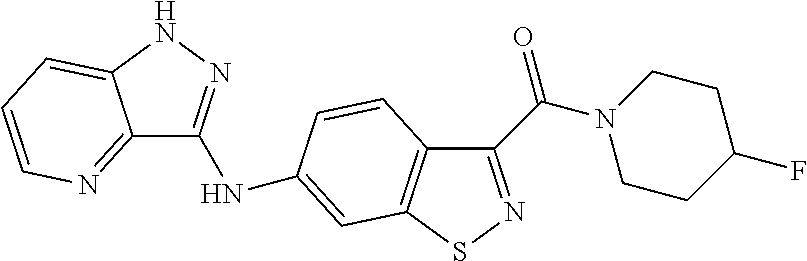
C12=NC=CC=C1NN=C2NC1=CC2=C(C(C(=O)N3CCC(F)CC3)=NS2)C=C1
